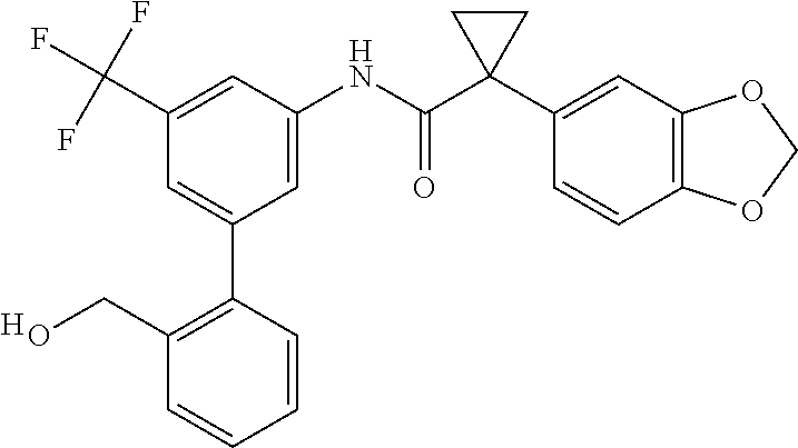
C1=C(NC(C2(C3=CC4=C(C=C3)OCO4)CC2)=O)C=C(C(F)(F)F)C=C1C1=C(CO)C=CC=C1.[H]
